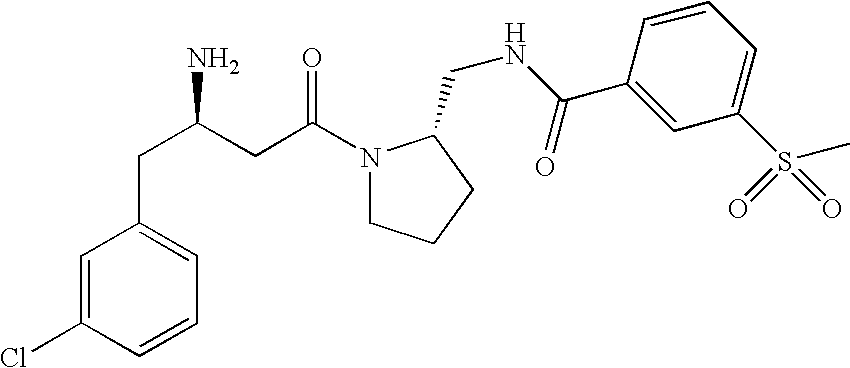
C1=C(Cl)C=CC=C1CC(CC(=O)N1CCCC1CNC(=O)C1=CC(S(=O)(C)=O)=CC=C1)N
